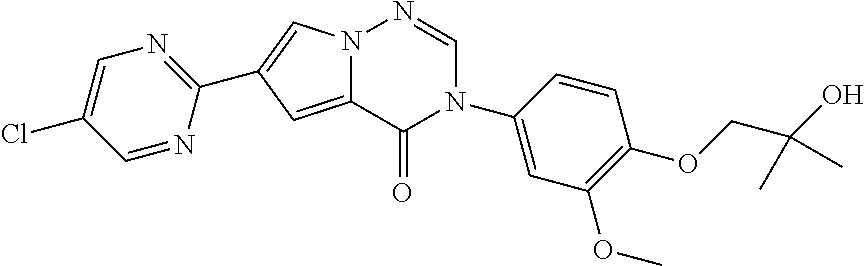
C12=CC(C3=NC=C(Cl)C=N3)=CN1N=CN(C1=CC(OC)=C(OCC(O)(C)C)C=C1)C2=O
